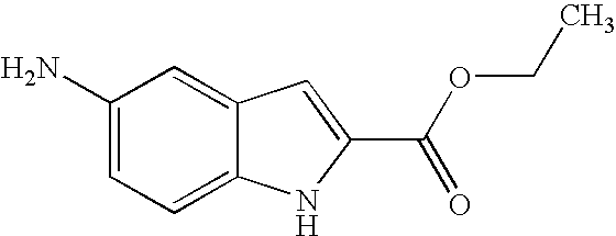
C1(N)=CC=C2C(=C1)C=C(C(OCC)=O)N2
